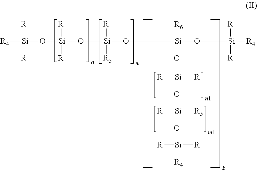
[R4][Si]([R])([R])O[Si](O[Si]([R5])([R])O[Si]([R6])(O[Si]([R])(O[Si](O[Si]([R])([R4])[R])([R])[R5])[R])O[Si]([R])([R])[R4])([R])[R]
